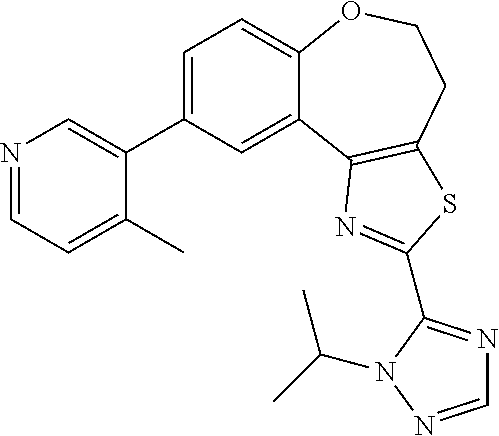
C1=C(C2=CN=CC=C2C)C=C2C(=C1)OCCC1=C2N=C(C2=NC=NN2C(C)C)S1
